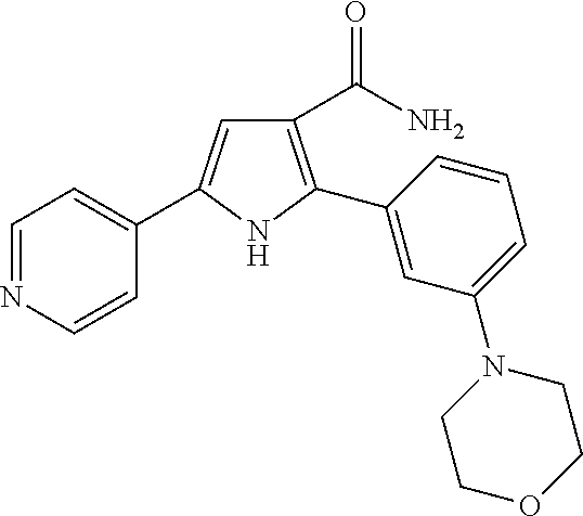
C1(C(N)=O)=C(C2=CC(N3CCOCC3)=CC=C2)NC(C2=CC=NC=C2)=C1
